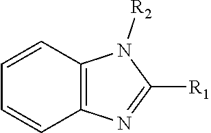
C12=C(N=C([R1])N1[R2])C=CC=C2
